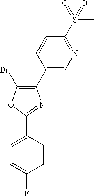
C1(C2=CN=C(S(C)(=O)=O)C=C2)=C(Br)OC(C2=CC=C(F)C=C2)=N1
